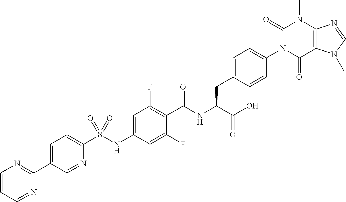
C12=C(C(=O)N(C3=CC=C(CC(C(=O)O)NC(=O)C4=C(F)C=C(NS(C5=CC=C(C6=NC=CC=N6)C=N5)(=O)=O)C=C4F)C=C3)C(=O)N1C)N(C)C=N2
